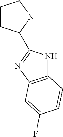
C1CC(C2=NC3=C(N2)C=CC(F)=C3)NC1
